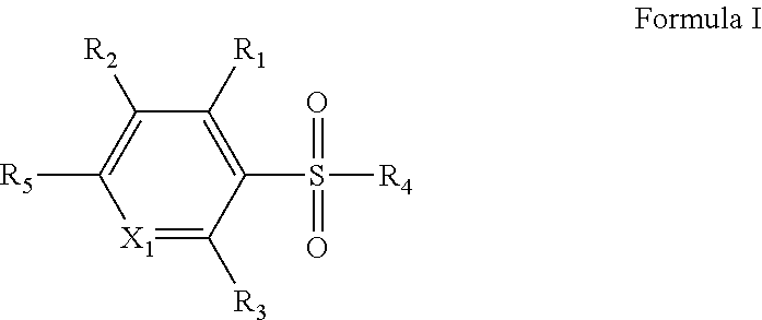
[X1]1=C([R3])C(S(=O)(=O)[R4])=C([R1])C([R2])=C1[R5]
